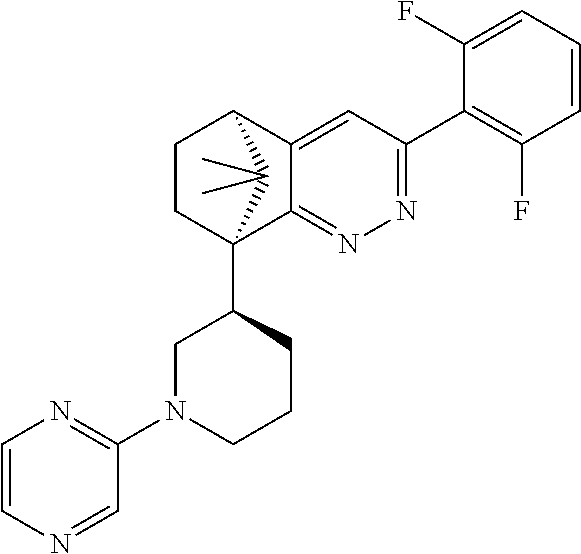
C1(F)=CC=CC(F)=C1C1=NN=C2C(=C1)C1CCC2(C2CN(C3=NC=CN=C3)CCC2)C1(C)C
